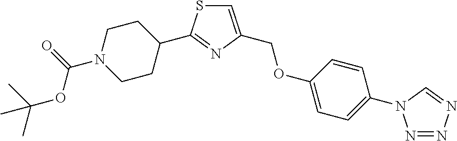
C(N1CCC(C2=NC(COC3=CC=C(N4N=NN=C4)C=C3)=CS2)CC1)(=O)OC(C)(C)C
